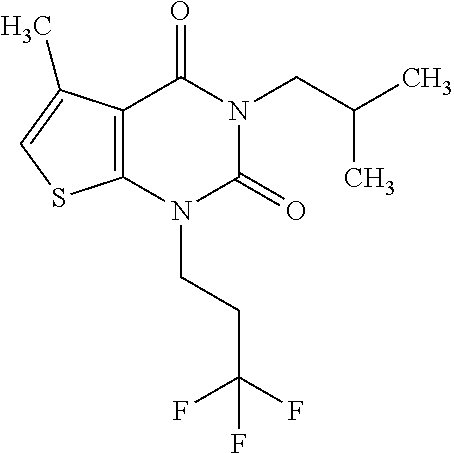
C12=C(N(CCC(F)(F)F)C(=O)N(CC(C)C)C1=O)SC=C2C
